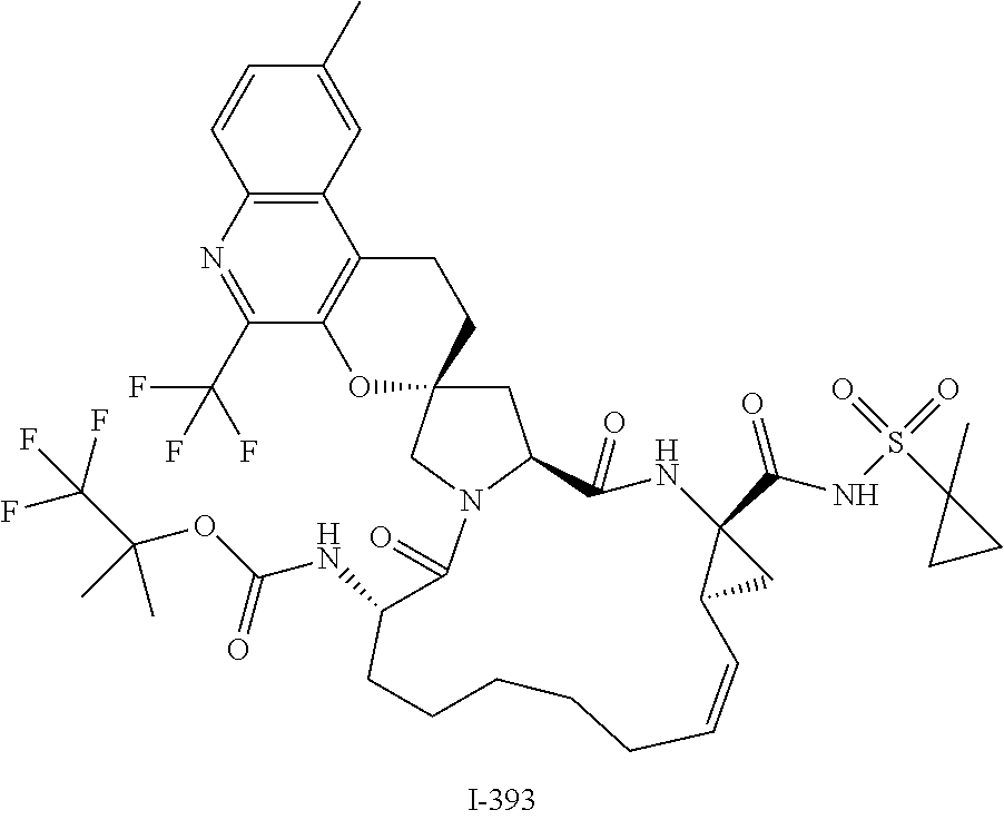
C1=CC2=C(C=C1C)C1=C(C(C(F)(F)F)=N2)OC2(CC1)CC1N(C2)C(=O)C(NC(OC(C(F)(F)F)(C)C)=O)CCCCCC=CC2C(C(NS(C3(C)CC3)(=O)=O)=O)(C2)NC1=O
